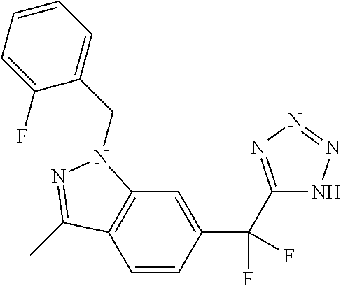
C1=CC(C(C2=NN=NN2)(F)F)=CC2=C1C(C)=NN2CC1=CC=CC=C1F
